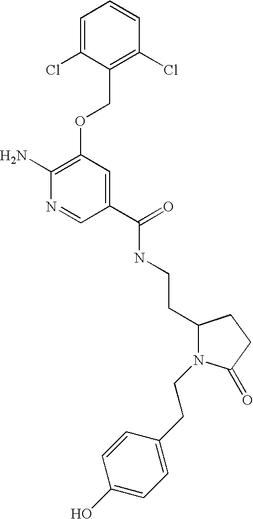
C1(Cl)=C(COC2=C(N)N=CC(C(=O)NCCC3N(CCC4=CC=C(O)C=C4)C(=O)CC3)=C2)C(Cl)=CC=C1
